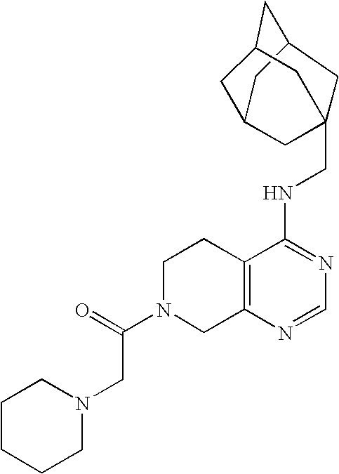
C12=C(N=CN=C1NCC13CC4CC(CC(C4)C1)C3)CN(C(=O)CN1CCCCC1)CC2
